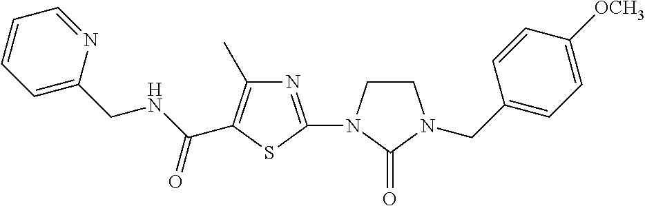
C1=C(CNC(=O)C2=C(C)N=C(N3CCN(CC4=CC=C([OCH3])C=C4)C3=O)S2)N=CC=C1
